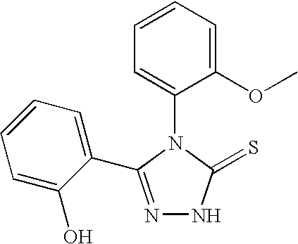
C1=CC=C(OC)C(N2C(=S)NN=C2C2=CC=CC=C2O)=C1
